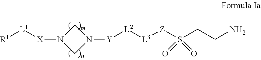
[R1][L1][X]N1CN([Y][L2][L3][Z]S(CCN)(=O)=O)C1
